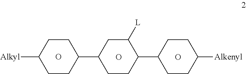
C1C([Alkyl])CCC(C2CCC(C3CCC([Alkenyl])CC3)C([L])C2)C1.O.O.O
